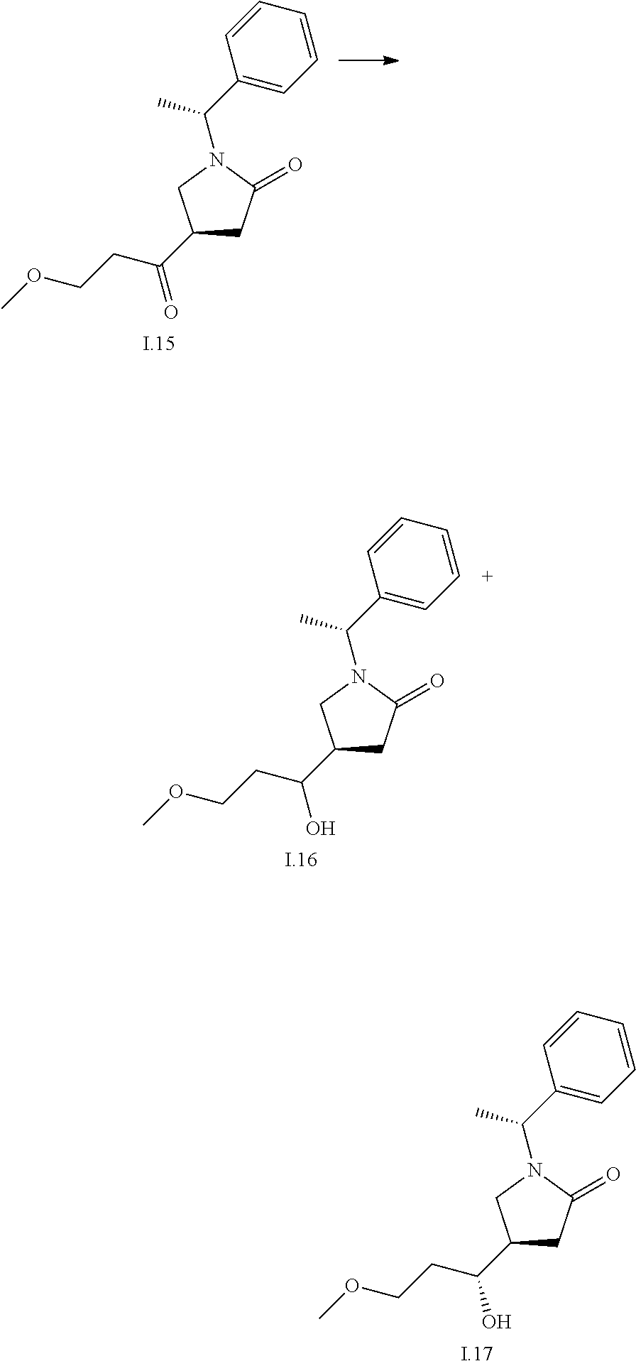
C1(C(CCOC)=O)CC(=O)N(C(C2=CC=CC=C2)C)C1.C1(C(CCOC)O)CC(=O)N(C(C2=CC=CC=C2)C)C1.C1(C(CCOC)O)CC(=O)N(C(C2=CC=CC=C2)C)C1
